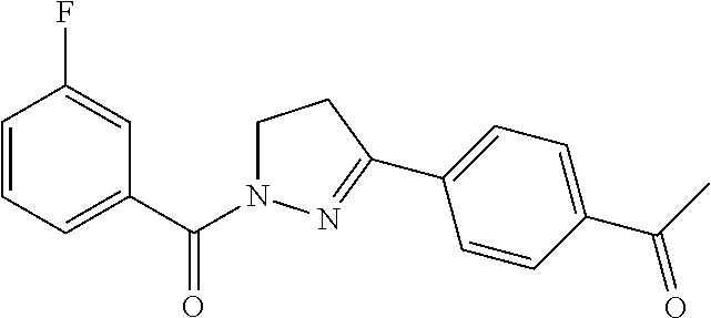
C1=CC=C(C(N2CCC(C3=CC=C(C(=O)C)C=C3)=N2)=O)C=C1F
